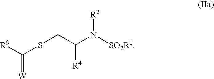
S(CC(N([SO2R1])[R2])[R4])C([R9])=[W]
